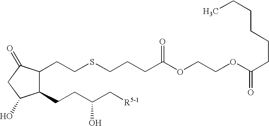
C1(CCC(C[R5-1])O)C(CCSCCCC(OCCOC(CCCCCC)=O)=O)C(=O)CC1O
